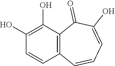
C1=CC2=C(C(O)=C1O)C(=O)C(O)=CC=C2
